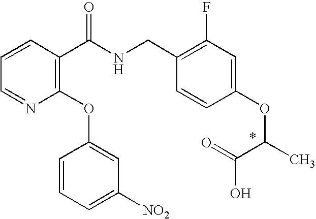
C1=CC(C(NCC2=C(F)C=C(OC(C(O)=O)C)C=C2)=O)=C(OC2=CC([NO2])=CC=C2)N=C1
